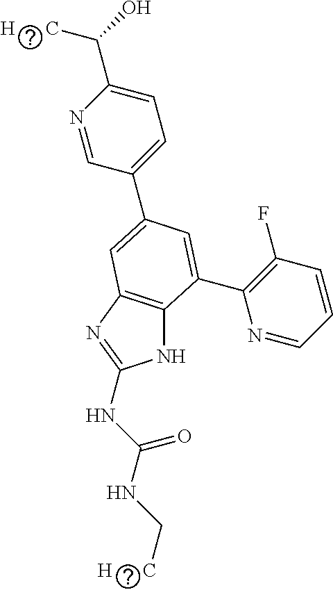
N1C2=C(N=C1NC(NC[H      C])=O)C=C(C1=CC=C(C([H      C])O)N=C1)C=C2C1=C(F)C=CC=N1
